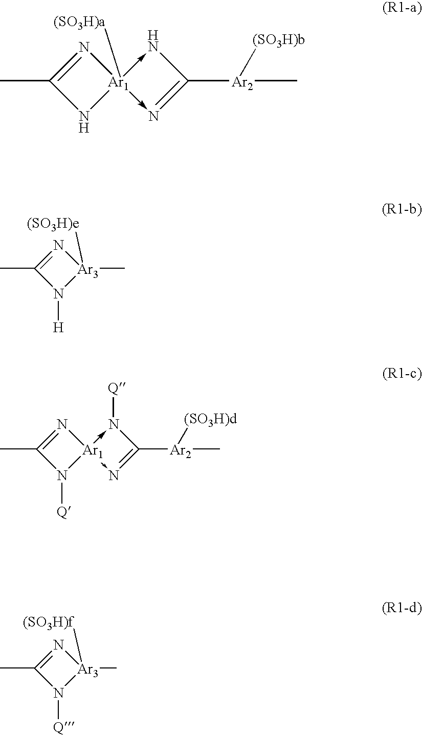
N1=C(C)N[Ar1]12([(SO3H)a])->N=C([Ar2](C)[(SO3H)b])N-2.CC1=N[Ar3](C)([(SO3H)e])N1[H].CC1=N[Ar1]2(->N=C([Ar2](C)[(SO3H)d])N-2[Q])N1[Q].CC1=N[Ar3](C)([(SO3H)f])N1[Q]
